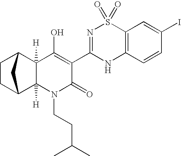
C1CC2C3([H])C([H])(C1C2)C(O)=C(C1=NS(=O)(=O)C2=C(N1)C=CC(I)=C2)C(=O)N3CCC(C)C
